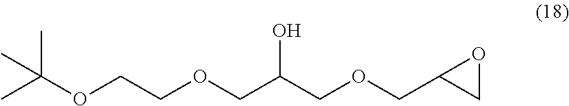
CC(OCCOCC(COCC1CO1)O)(C)C
